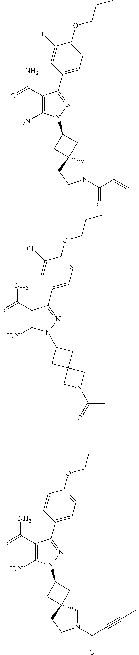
C1(C(=O)N)=C(N)N(C2CC3(C2)CN(C(C=C)=O)CC3)N=C1C1=CC=C(OCCC)C(F)=C1.C1(C(=O)N)=C(N)N(C2CC3(C2)CN(C(=O)C#CC)C3)N=C1C1=CC=C(OCCC)C(Cl)=C1.C1(C(=O)N)=C(N)N(C2CC3(C2)CN(C(C#CC)=O)CC3)N=C1C1=CC=C(OCC)C=C1
